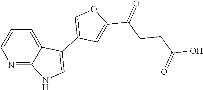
N1=C2C(=CC=C1)C(C1=COC(C(=O)CCC(O)=O)=C1)=CN2
